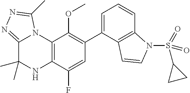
C1(C2=CC=CC3=C2C=CN3S(=O)(=O)C2CC2)=C(OC)C2=C(C(F)=C1)NC(C)(C)C1=NN=C(C)N21
